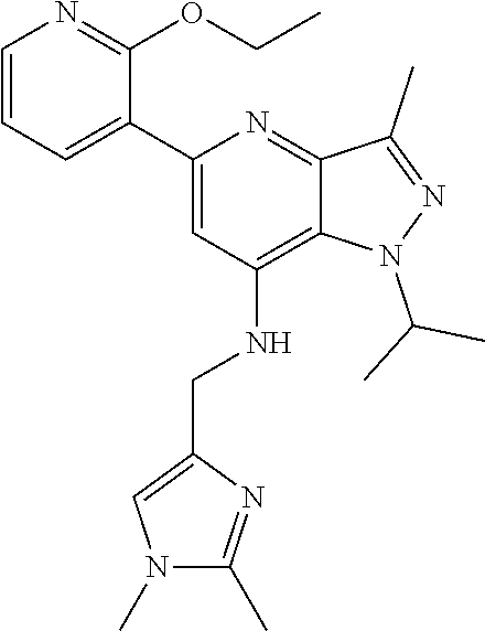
C12=C(NCC3=CN(C)C(C)=N3)C=C(C3=CC=CN=C3OCC)N=C1C(C)=NN2C(C)C
